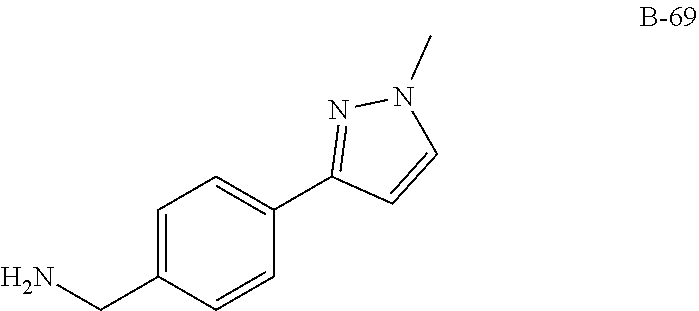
C1=C(CN)C=CC(C2=NN(C)C=C2)=C1
